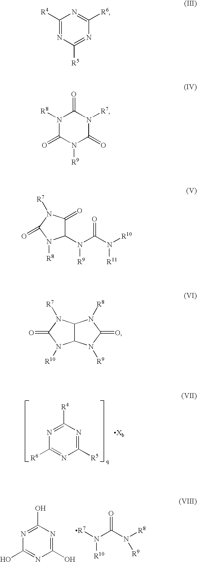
N1=C([R4])N=C([R5])N=C1[R6].N1=C(O)N=C(O)N=C1O.[R7]N(C(N([R8])[R9])=O)[R10].C1([R4])=NC([R5])=NC([R6])=N1.N1([R8])C(=O)N([R9])C(=O)N([R7])C1=O.C1(N(C(N([R10])[R11])=O)[R9])C(=O)N([R7])C(=O)N1[R8].C12C(N([R9])C(=O)N1[R8])N([R10])C(=O)N2[R7]
